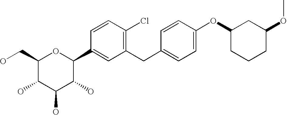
C1(CO)C(O)C(O)C(O)C(C2=CC(CC3=CC=C(OC4CCCC(OC)C4)C=C3)=C(Cl)C=C2)O1
